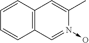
C12=C(C=CC=C1)C=C(C)N(->O)=C2
